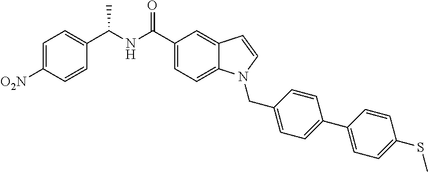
C1=C([O2N])C=CC(C(NC(C2=CC=C3C(=C2)C=CN3CC2=CC=C(C3=CC=C(SC)C=C3)C=C2)=O)C)=C1
